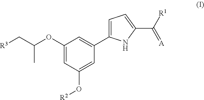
[R3]CC(OC1=CC(O[R2])=CC(C2=CC=C(C([R1])=[A])N2)=C1)C
